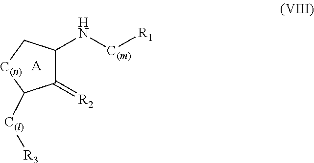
C1(=[R2])C(N[C(m)][R1])C[C(n)]C1[C(l)][R3].[A]
